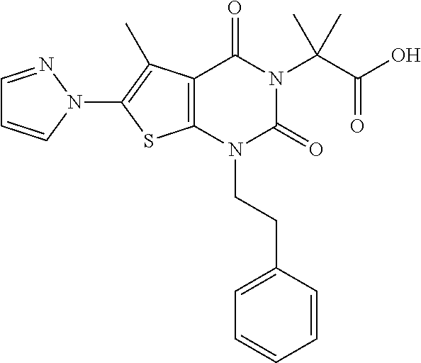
C12=C(N(CCC3=CC=CC=C3)C(=O)N(C(C(O)=O)(C)C)C1=O)SC(N1N=CC=C1)=C2C
